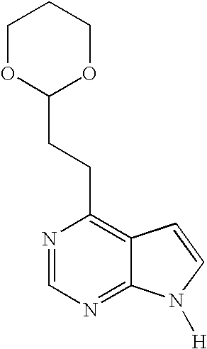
N1=CN=C2C(=C1CCC1OCCCO1)C=CN2[H]
